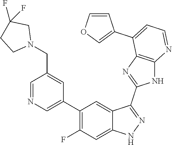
C1=NC=C(C2=C(F)C=C3C(=C2)C(C2=NC4=C(N2)N=CC=C4C2=COC=C2)=NN3)C=C1CN1CC(F)(F)CC1
